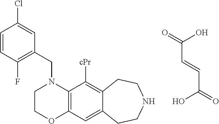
O=C(C=CC(=O)O)O.C1(CN2CCOC3=C2C([cPr])=C2C(=C3)CCNCC2)=C(F)C=CC(Cl)=C1
